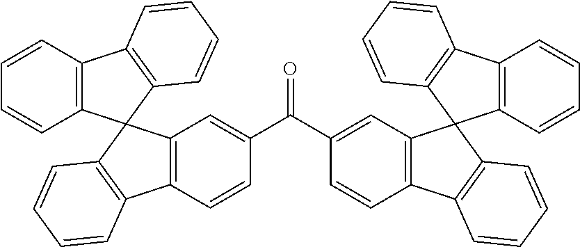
C12=C(C=CC=C1)C1=C(C23C2=C(C4=C3C=C(C(=O)C3=CC5=C(C6=C(C57C5=C(C=CC=C5)C5=C7C=CC=C5)C=CC=C6)C=C3)C=C4)C=CC=C2)C=CC=C1
